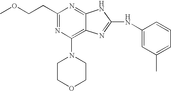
O(CCC1=NC(N2CCOCC2)=C2C(=N1)NC(NC1=CC(C)=CC=C1)=N2)C
